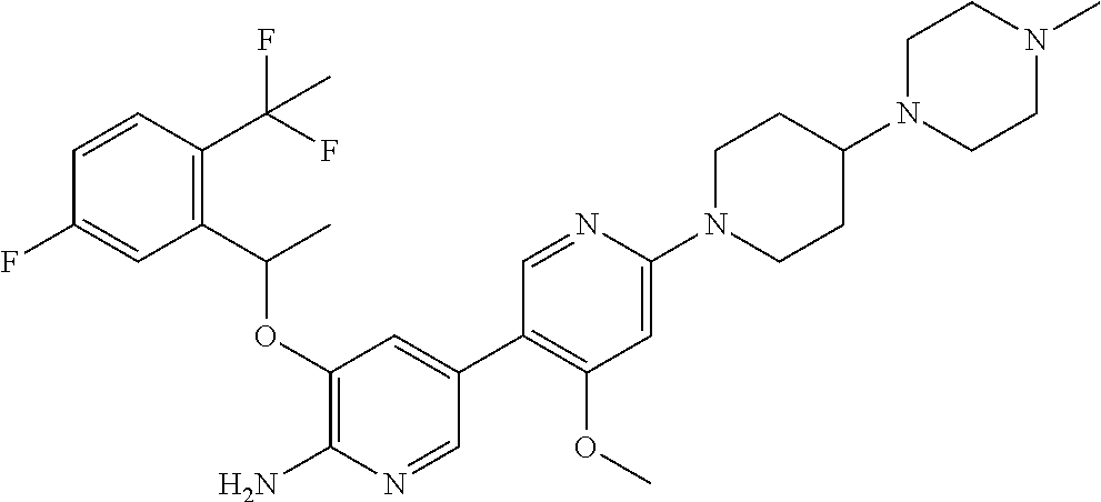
C1(OC(C2=C(C(F)(F)C)C=CC(F)=C2)C)=C(N)N=CC(C2=C(OC)C=C(N3CCC(N4CCN(C)CC4)CC3)N=C2)=C1
